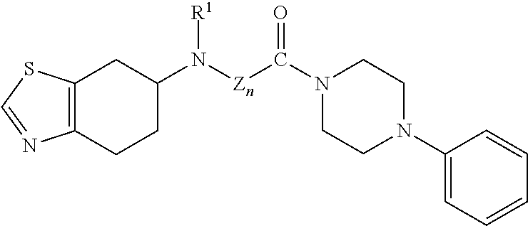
C12=C(CCC(N([Zn]C(N3CCN(C4=CC=CC=C4)CC3)=O)[R1])C1)N=CS2
